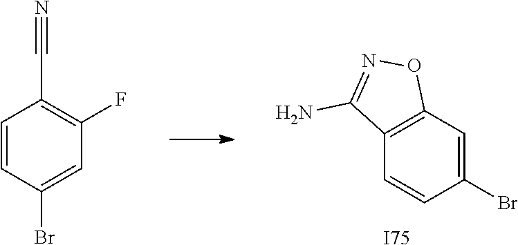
[I75].C12=C(C=C(Br)C=C1)ON=C2N.C1=CC(Br)=CC(F)=C1C#N
